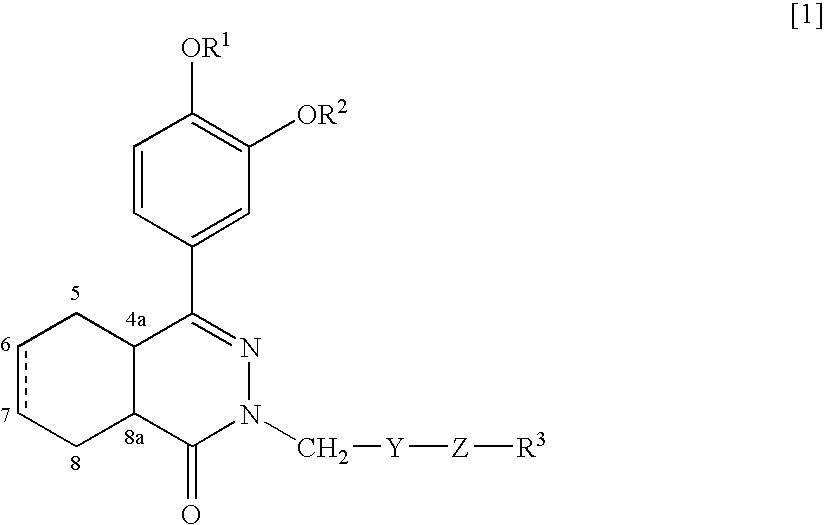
C1=CC(C2=NN(C[Y][Z][R3])C(=O)C3C2CccC3)=CC([OR2])=C1[OR1]
